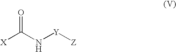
[X]C(N[Y][Z])=O
